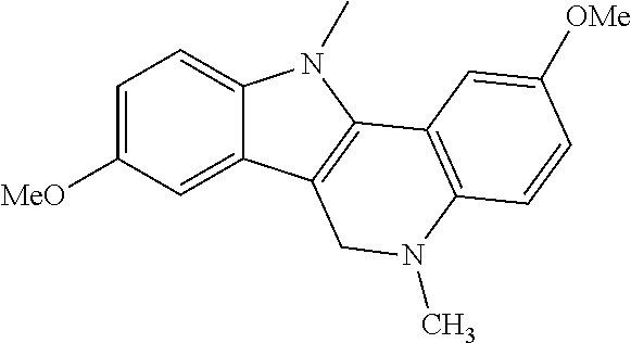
C1=C([MeO])C=C2C(=C1)N(C)C1=C2CN(C)C2=C1C=C([OMe])C=C2
